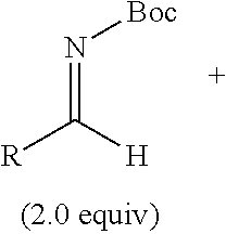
[R]C([H])=N[Boc]
